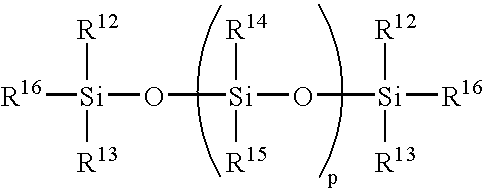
[R16][Si](O[Si](O[Si]([R16])([R12])[R13])([R14])[R15])([R12])[R13]
